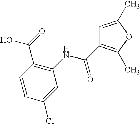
C1=CC(Cl)=CC(NC(=O)C2=C(C)OC(C)=C2)=C1C(=O)O
